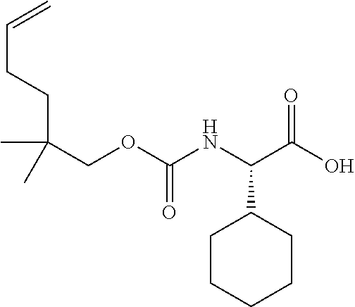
C(CCC(COC(NC(C(O)=O)C1CCCCC1)=O)(C)C)=C
